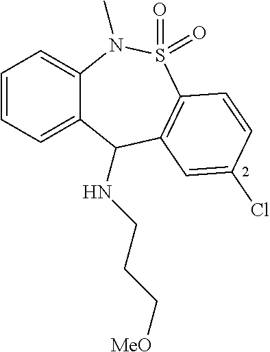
C1=CC=C2C(=C1)N(C)S(=O)(=O)C1=C(C2NCCC[MeO])C=C(Cl)C=C1
